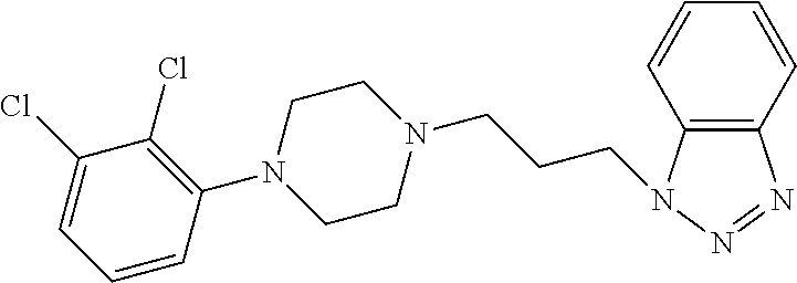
N1(C2=C(Cl)C(Cl)=CC=C2)CCN(CCCN2C3=C(N=N2)C=CC=C3)CC1
